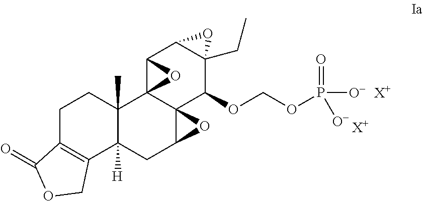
C1C2=C(C3([H])C(C)(C1)C14C5(C(C3)O5)C(OCOP(=O)([O-])[O-])C3(CC)C(C1O4)O3)COC2=O.[X+].[X+]
